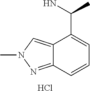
C1=CC2=NN(C)C=C2C(C(C)N)=C1.Cl
